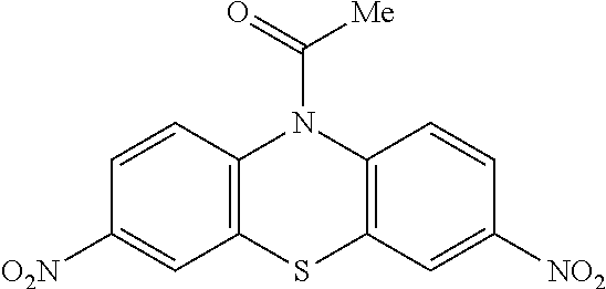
C12=C(C=CC([O2N])=C1)N(C(=O)[Me])C1=C(S2)C=C([NO2])C=C1
